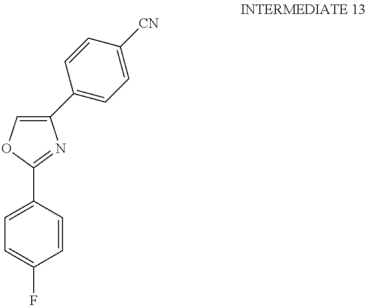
C1=C(F)C=CC(C2=NC(C3=CC=C([CN])C=C3)=CO2)=C1
